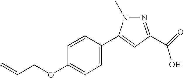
C=CCOC1=CC=C(C2=CC(C(=O)O)=NN2C)C=C1
